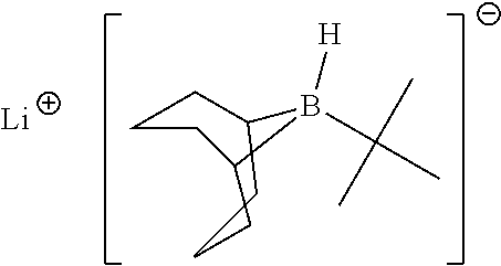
C(B1([H])CCCCC1CC)(C)(C)C.[Li]
